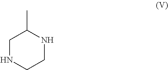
C1NCCNC1C
